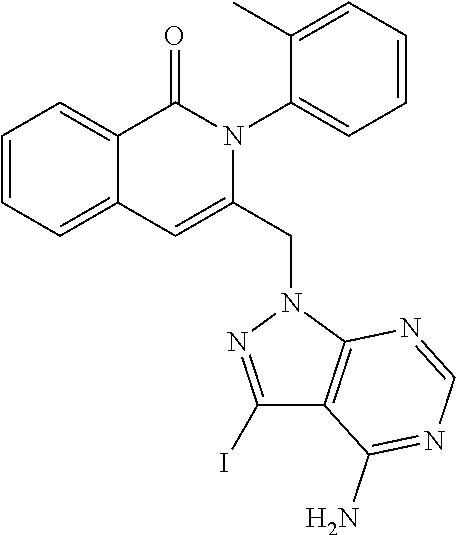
C1=CC=C2C(=C1)C(=O)N(C1=CC=CC=C1C)C(CN1C3=C(C(N)=NC=N3)C(I)=N1)=C2
